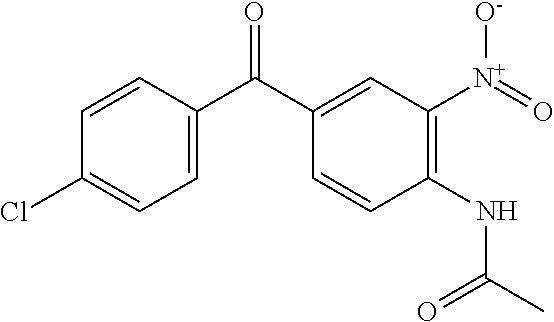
O=C(C1=CC([N+](=O)[O-])=C(NC(C)=O)C=C1)C1=CC=C(Cl)C=C1
